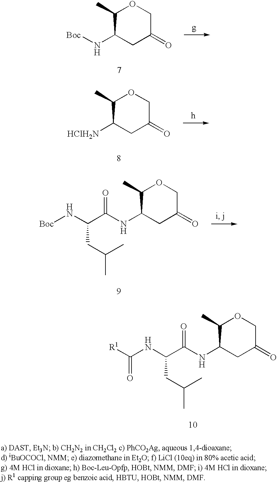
C1(C)C(N[Boc])CC(=O)CO1.C1(C)C([HClH2N])CC(=O)CO1.C1(C)C(NC(C(NC([R1])=O)CC(C)C)=O)CC(=O)CO1.C1(C)C(NC(C(N[Boc])CC(C)C)=O)CC(=O)CO1
